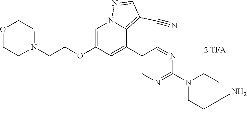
C1=C(OCCN2CCOCC2)C=C(C2=CN=C(N3CCC(N)(C)CC3)N=C2)C2=C(C#N)C=NN12
